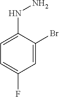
C1=C(NN)C(Br)=CC(F)=C1
